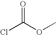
O=C(OC)Cl
